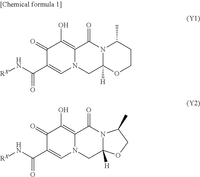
[RX]NC(C1=CN2C(=C(O)C1=O)C(=O)N1C([H])(C2)OCCC1C)=O.[RX]NC(C1=CN2C(=C(O)C1=O)C(=O)N1C([H])(C2)OCC1C)=O
